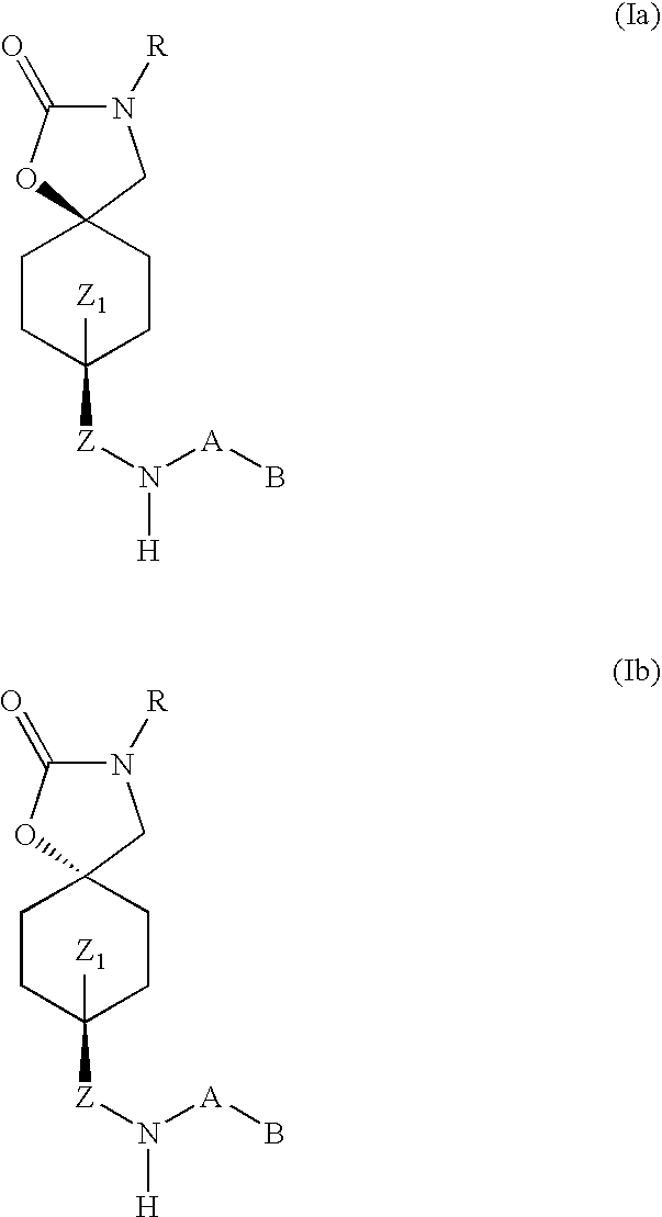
C1C2(CCC([Z1])([Z]N([H])[A]B)C1)CN([R])C(=O)O2.C1C2(CCC([Z1])([Z]N([H])[A]B)C1)CN([R])C(=O)O2
